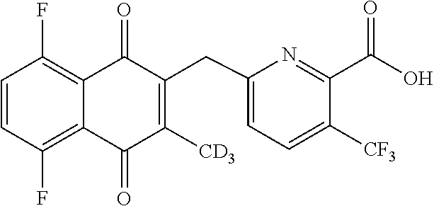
C1=CC(F)=C2C(=C1F)C(=O)C(CC1=CC=C([CF3])C(C(O)=O)=N1)=C([CD3])C2=O
